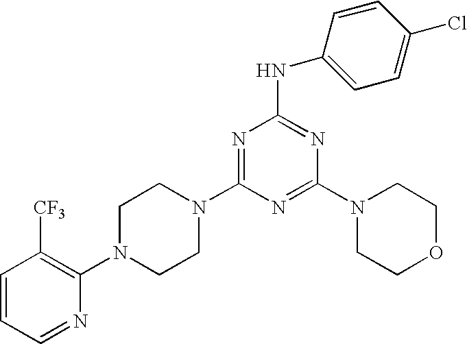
C1=CC=NC(N2CCN(C3=NC(NC4=CC=C(Cl)C=C4)=NC(N4CCOCC4)=N3)CC2)=C1[CF3]
